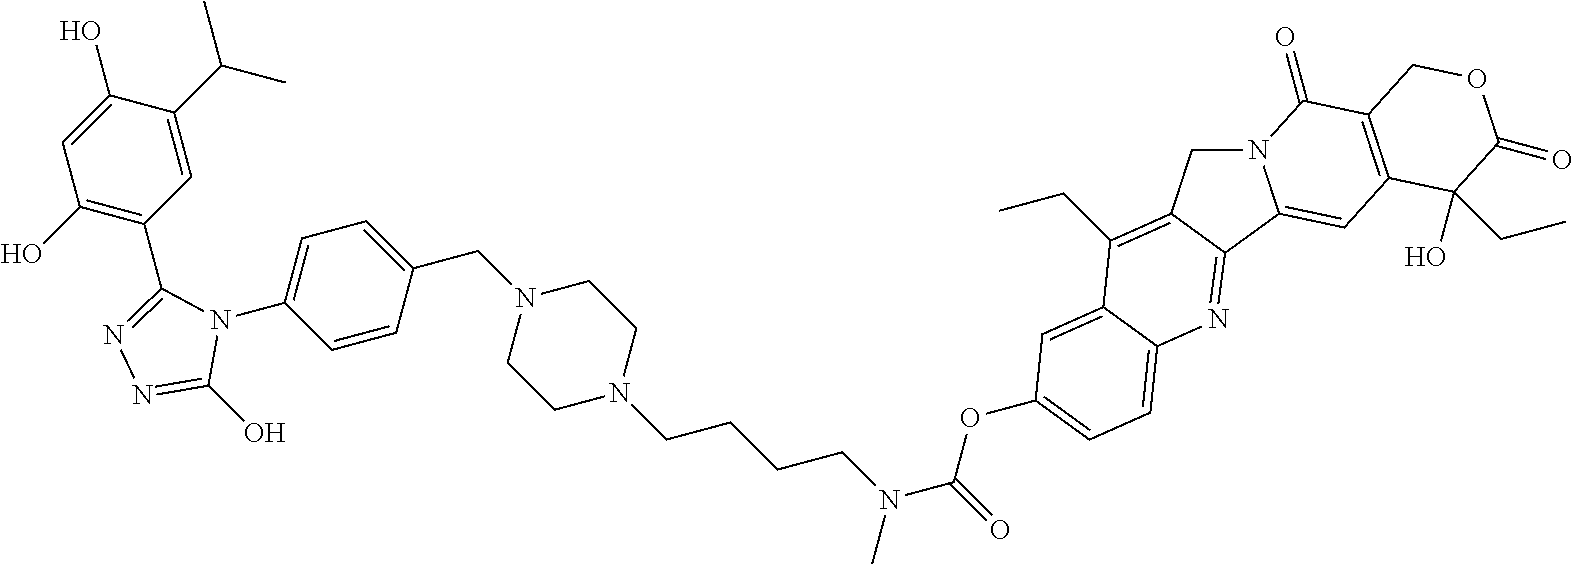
N1=C(O)N(C2=CC=C(CN3CCN(CCCCN(C(=O)OC4=CC=C5C(=C4)C(CC)=C4CN6C(=CC7=C(C6=O)COC(=O)C7(O)CC)C4=N5)C)CC3)C=C2)C(C2=C(O)C=C(O)C(C(C)C)=C2)=N1
